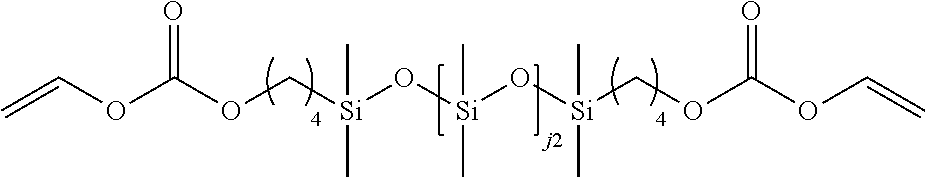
C=COC(OC[Si](O[Si](O[Si](COC(OC=C)=O)(C)C)(C)C)(C)C)=O
